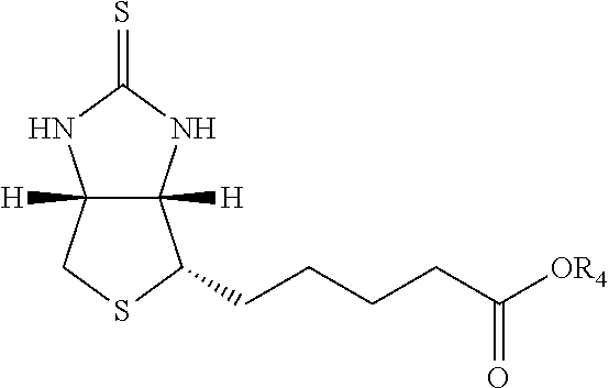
C12([H])C([H])(NC(=S)N1)C(CCCCC([OR4])=O)SC2
